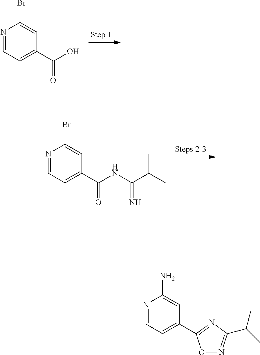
N1=CC=C(C(O)=O)C=C1Br.N1=CC=C(C(NC(C(C)C)=N)=O)C=C1Br.N1=CC=C(C2=NC(C(C)C)=NO2)C=C1N
